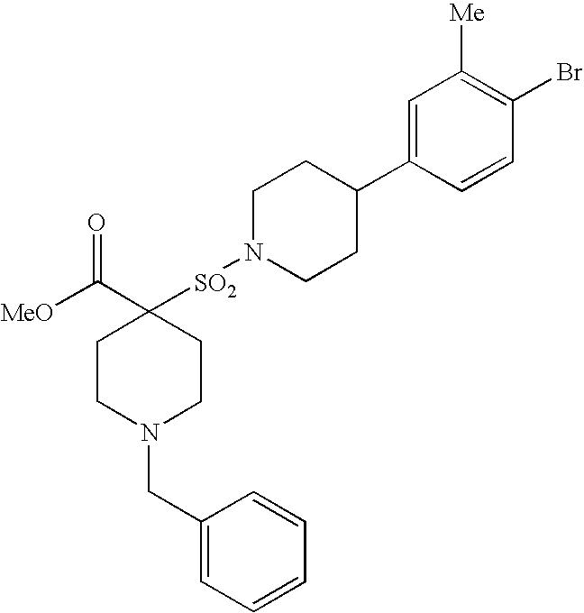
[SO2](N1CCC(C2=CC([Me])=C(Br)C=C2)CC1)C1(C([MeO])=O)CCN(CC2=CC=CC=C2)CC1
